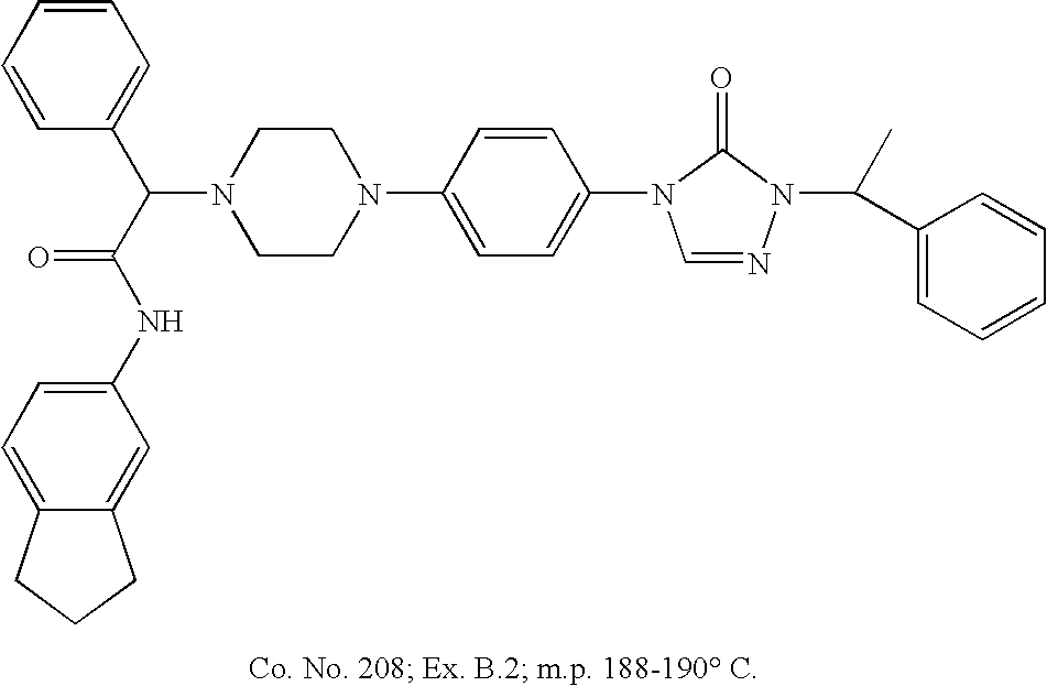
N1(C(C2=CC=CC=C2)C(NC2=CC=C3C(=C2)CCC3)=O)CCN(C2=CC=C(N3C=NN(C(C)C4=CC=CC=C4)C3=O)C=C2)CC1
